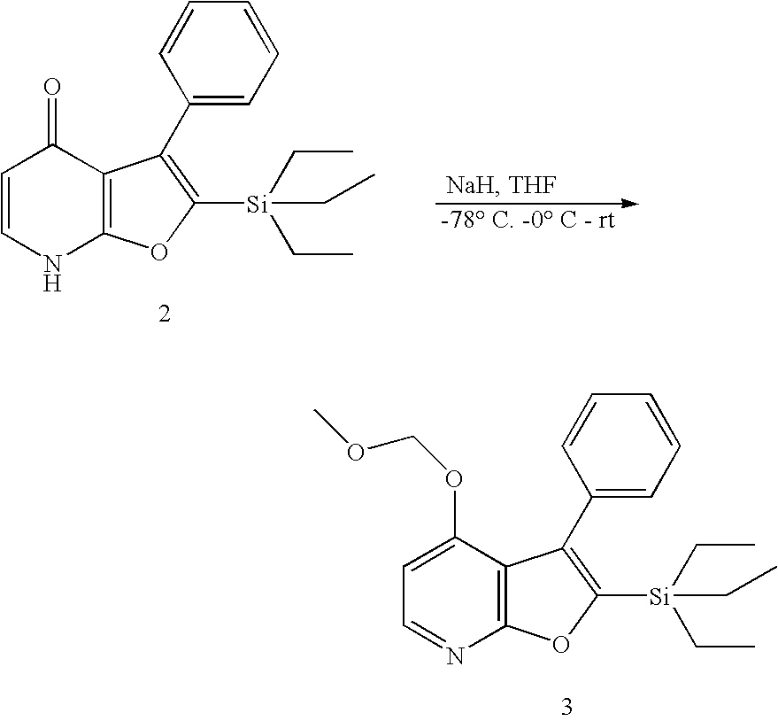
C1=C(OCOC)C2=C(N=C1)OC([Si](CC)(CC)CC)=C2C1=CC=CC=C1.C1=CNC2=C(C1=O)C(C1=CC=CC=C1)=C([Si](CC)(CC)CC)O2
